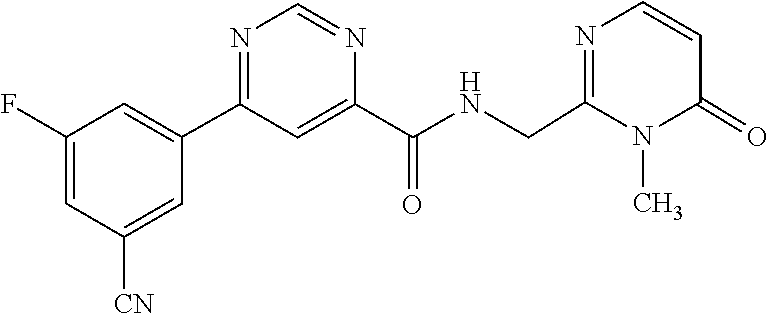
N1(C)C(CNC(C2=CC(C3=CC(F)=CC([CN])=C3)=NC=N2)=O)=NC=CC1=O
